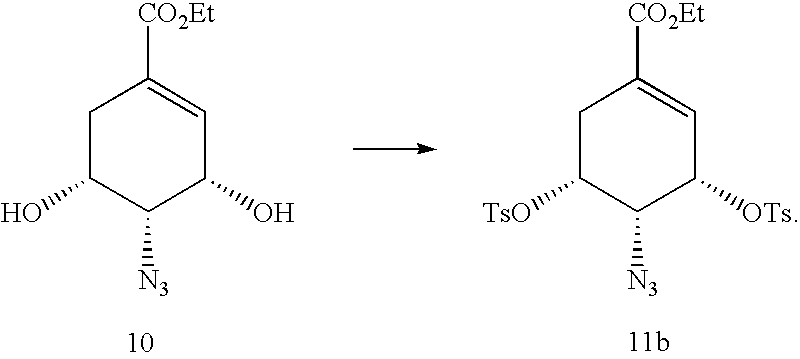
C1C(O)C([N3])C(O)C=C1[CO2Et].C1C([TsO])C([N3])C([OTs])C=C1[CO2Et]
